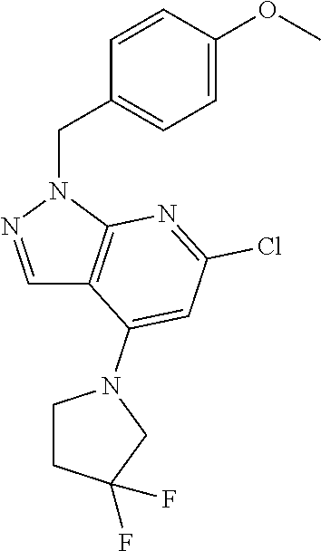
C1=CC(OC)=CC=C1CN1N=CC2=C1N=C(Cl)C=C2N1CCC(F)(F)C1
